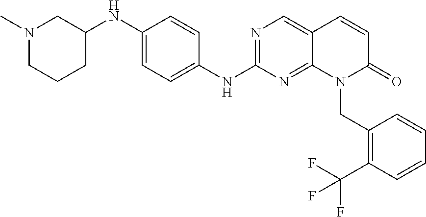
C1(NC2CN(C)CCC2)=CC=C(NC2=NC=C3C(=N2)N(CC2=C(C(F)(F)F)C=CC=C2)C(=O)C=C3)C=C1
